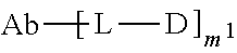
[Ab][L][D]
